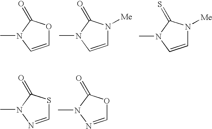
C1=CN(C)C(=O)O1.C1=CN(C)C(=O)N1[Me].C1=CN(C)C(=S)N1[Me].C1=NN(C)C(=O)S1.C1=NN(C)C(=O)O1
